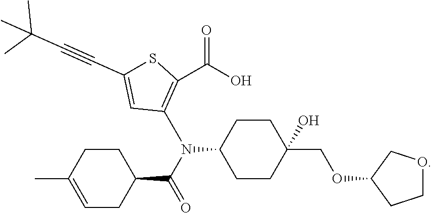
C1(C#CC(C)(C)C)=CC(N(C2CCC(COC3COCC3)(O)CC2)C(=O)C2CCC(C)=CC2)=C(C(O)=O)S1
